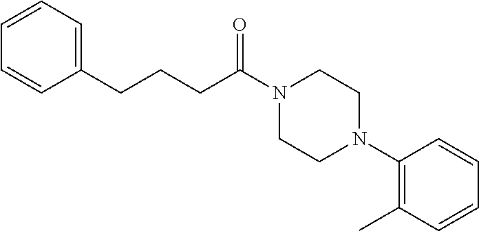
C1(N2CCN(C(CCCC3=CC=CC=C3)=O)CC2)=C(C)C=CC=C1
